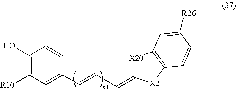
C1(O)=C([R10])C=C(C=CC=C2[X20]C3=C([X21]2)C=CC([R26])=C3)C=C1
